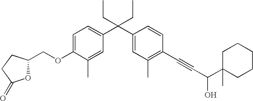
C1=C(OCC2OC(=O)CC2)C(C)=CC(C(C2=CC(C)=C(C#CC(O)C3(C)CCCCC3)C=C2)(CC)CC)=C1
